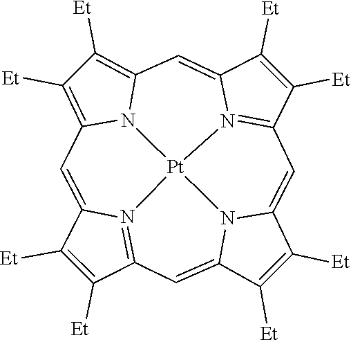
C12=CC3=C([Et])C([Et])=C4C=C5C([Et])=C([Et])C6=N5[Pt]5(N1=C(C([Et])=C2[Et])C=C1C([Et])=C([Et])C(=C6)N15)N43
